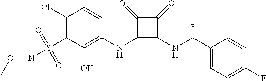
C1(Cl)=C(S(N(OC)C)(=O)=O)C(O)=C(NC2=C(NC(C3=CC=C(F)C=C3)C)C(=O)C2=O)C=C1
